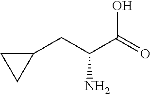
C1(CC(C(=O)O)N)CC1
